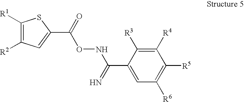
C1=C(C(=N)NOC(=O)C2=CC([R2])=C([R1])S2)C([R3])=C([R4])C([R5])=C1[R6]
